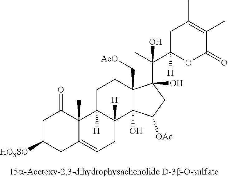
C1C([HO3SO])CC2=CCC3([H])C([H])(C2(C)C1=O)CCC1(C[AcO])C3(O)C([OAc])CC1(C(C)(C1([H])OC(=O)C(C)=C(C)C1)O)O
